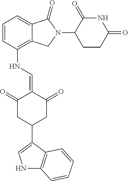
C1(NC=C2C(=O)CC(C3=CNC4=C3C=CC=C4)CC2=O)=C2C(=CC=C1)C(=O)N(C1C(=O)NC(=O)CC1)C2
